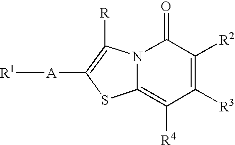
C12=C([R4])C([R3])=C([R2])C(=O)N1C([R])=C([A][R1])S2
